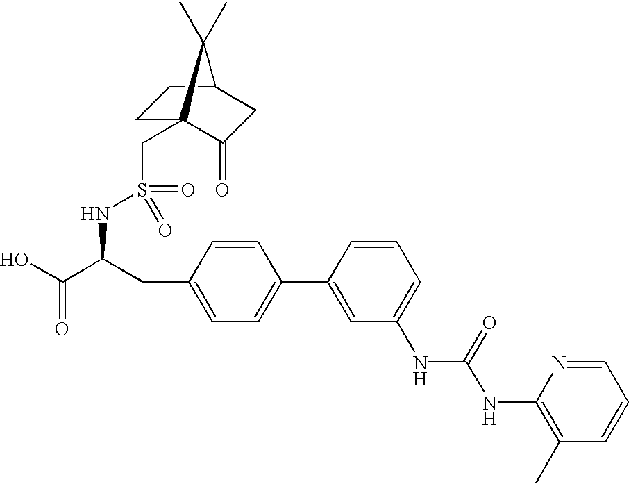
OC(C(CC1=CC=C(C2=CC(NC(NC3=C(C)C=CC=N3)=O)=CC=C2)C=C1)NS(CC12CCC(CC1=O)C2(C)C)(=O)=O)=O
